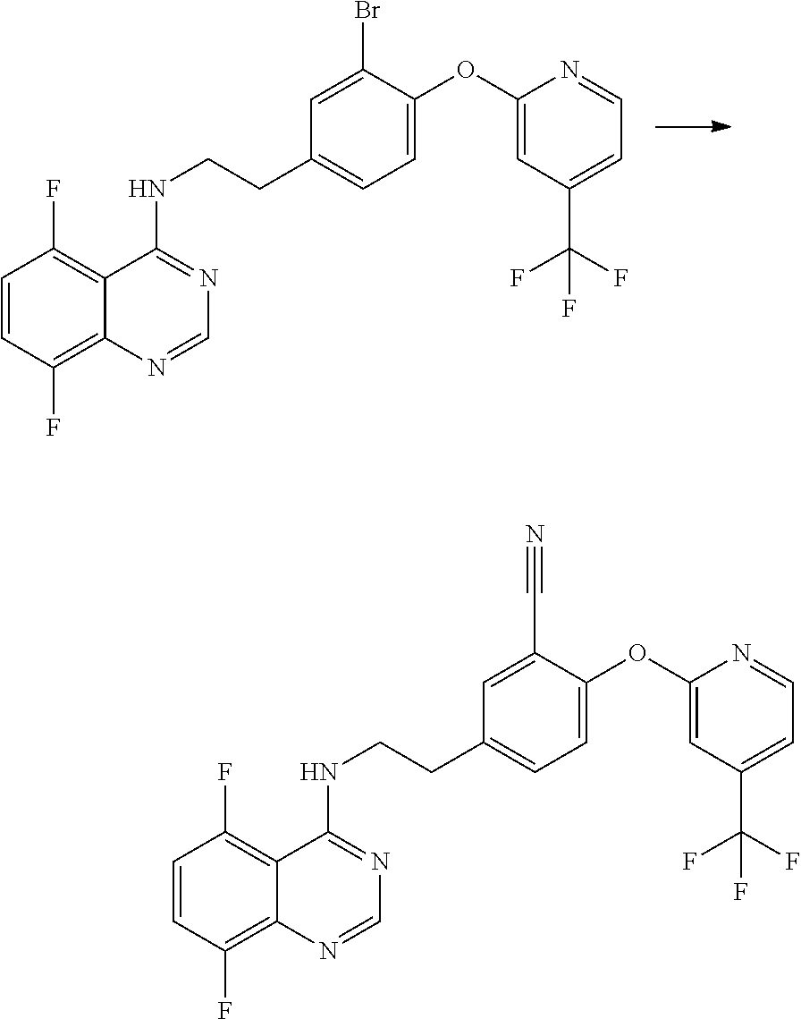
C1=CC(F)=C2C(=C1F)C(NCCC1=CC=C(OC3=CC(C(F)(F)F)=CC=N3)C(Br)=C1)=NC=N2.C1=CC(F)=C2C(=C1F)C(NCCC1=CC=C(OC3=CC(C(F)(F)F)=CC=N3)C(C#N)=C1)=NC=N2
